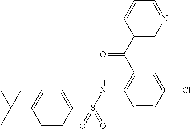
C1=CC(S(NC2=C(C(C3=CN=CC=C3)=O)C=C(Cl)C=C2)(=O)=O)=CC=C1C(C)(C)C
